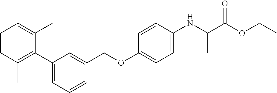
C1=CC(C)=C(C2=CC=CC(COC3=CC=C(NC(C(OCC)=O)C)C=C3)=C2)C(C)=C1
